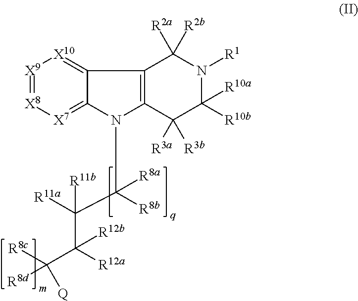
N1(C([R8b])(C([R11a])(C(C([R8c])([R8d])[Q])([R12a])[R12b])[R11b])[R8a])C2=[X7][X8]=[X9][X10]=C2C2=C1C([R3a])([R3b])C([R10b])([R10a])N([R1])C2([R2a])[R2b]
